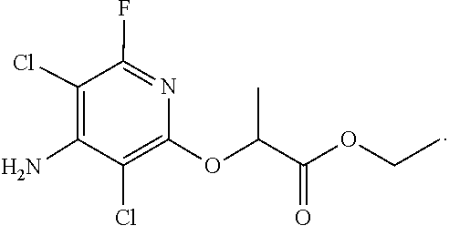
CCOC(C(OC1=C(Cl)C(N)=C(Cl)C(F)=N1)C)=O
